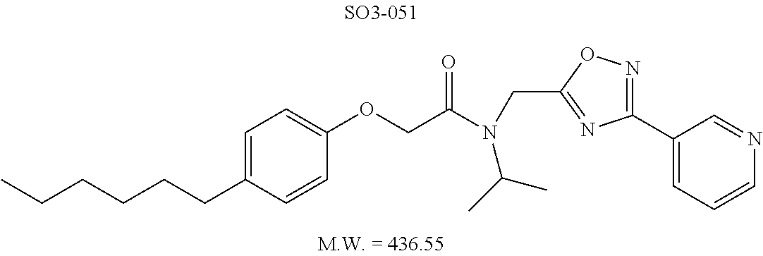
C1(OCC(N(C(C)C)CC2=NC(C3=CC=CN=C3)=NO2)=O)=CC=C(CCCCCC)C=C1
